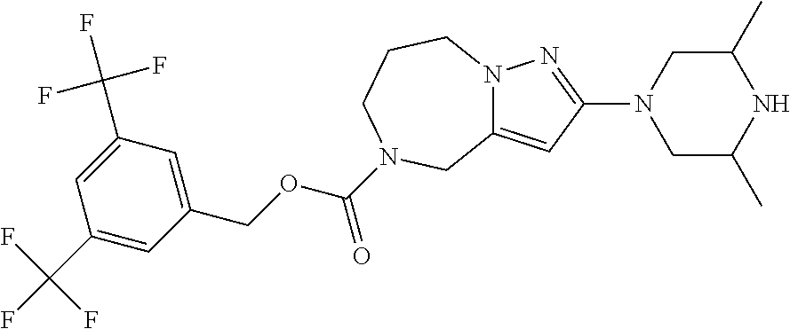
C1=C(C(F)(F)F)C=C(COC(=O)N2CCCN3C(=CC(N4CC(C)NC(C)C4)=N3)C2)C=C1C(F)(F)F
